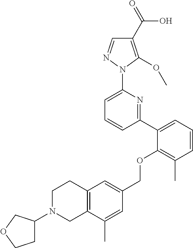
C1(C2=CC=CC(C)=C2OCC2=CC3=C(C(C)=C2)CN(C2CCOC2)CC3)=NC(N2N=CC(C(=O)O)=C2OC)=CC=C1
